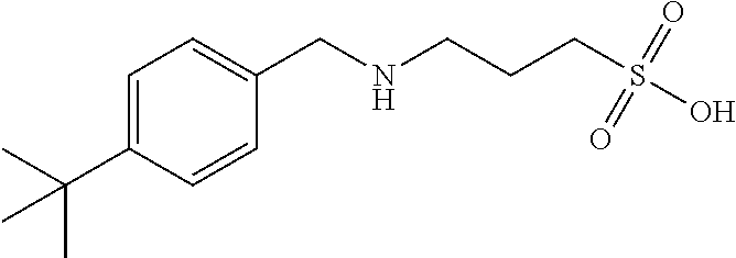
C1=C(C(C)(C)C)C=CC(CNCCCS(O)(=O)=O)=C1
